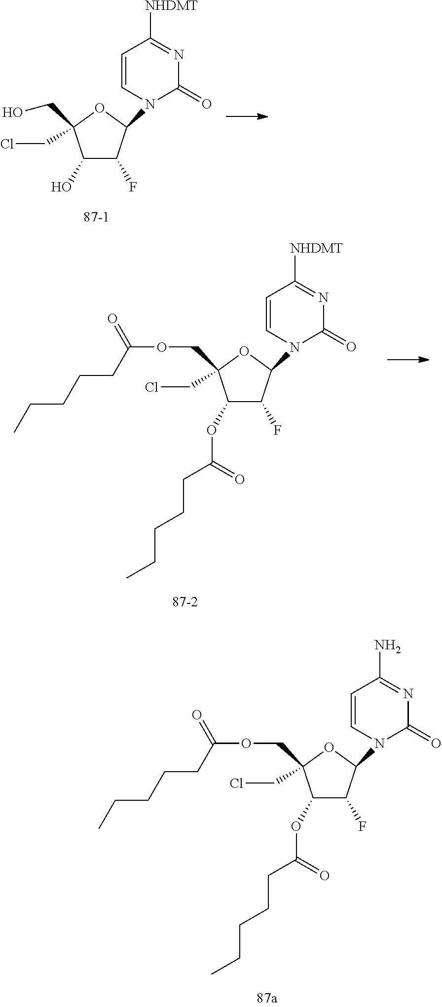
C1(O)C(F)C(N2C(=O)N=C([NHDMT])C=C2)OC1(CO)CCl.C1(OC(=O)CCCCC)C(F)C(N2C(=O)N=C(N)C=C2)OC1(COC(=O)CCCCC)CCl.C1(OC(=O)CCCCC)C(F)C(N2C(=O)N=C([NHDMT])C=C2)OC1(COC(=O)CCCCC)CCl
